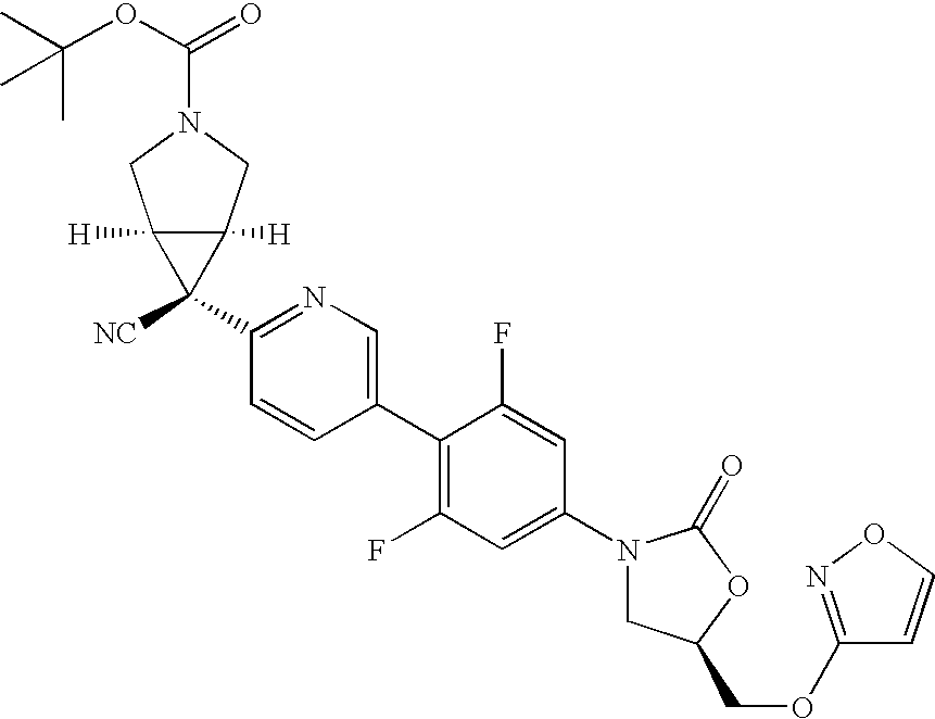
C1(N2CC(COC3=NOC=C3)OC2=O)=CC(F)=C(C2=CN=C(C3([NC])C4([H])C3([H])CN(C(OC(C)(C)C)=O)C4)C=C2)C(F)=C1
